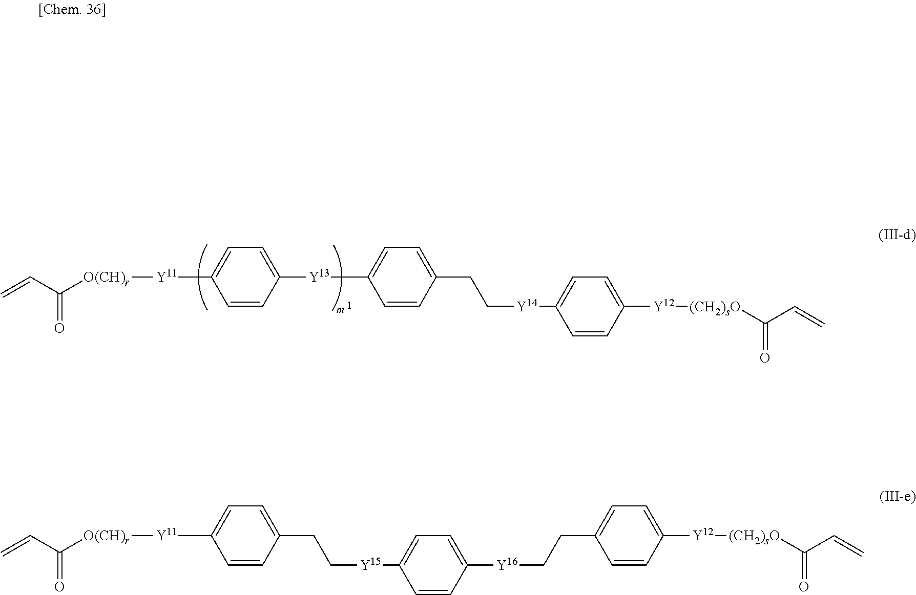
C=CC(=O)[O(CH)r][Y11]C1=CC=C([Y13]C2=CC=C(CC[Y14]C3=CC=C([Y12][(CH2)sO]C(=O)C=C)C=C3)C=C2)C=C1.C=CC(=O)[O(CH)r][Y11]C1=CC=C(CC[Y15]C2=CC=C([Y16]CCC3=CC=C([Y12][(CH2)sO]C(=O)C=C)C=C3)C=C2)C=C1
